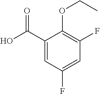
C1(C(O)=O)=CC(F)=CC(F)=C1OCC
